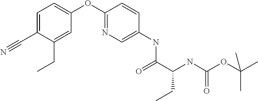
C1=C(OC2=NC=C(NC(=O)C(NC(OC(C)(C)C)=O)CC)C=C2)C=C(CC)C(C#N)=C1
